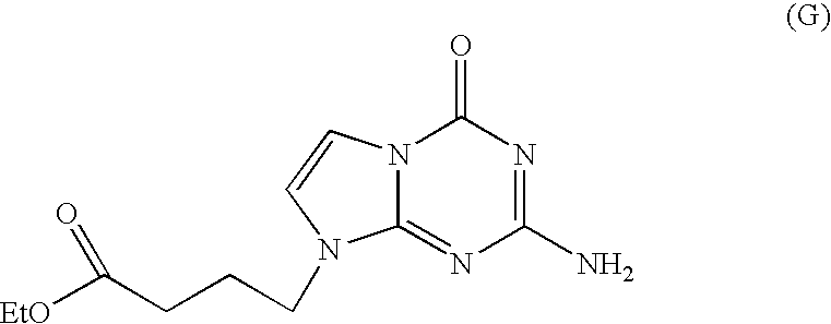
N12C(=NC(N)=NC1=O)N(CCCC([EtO])=O)C=C2
